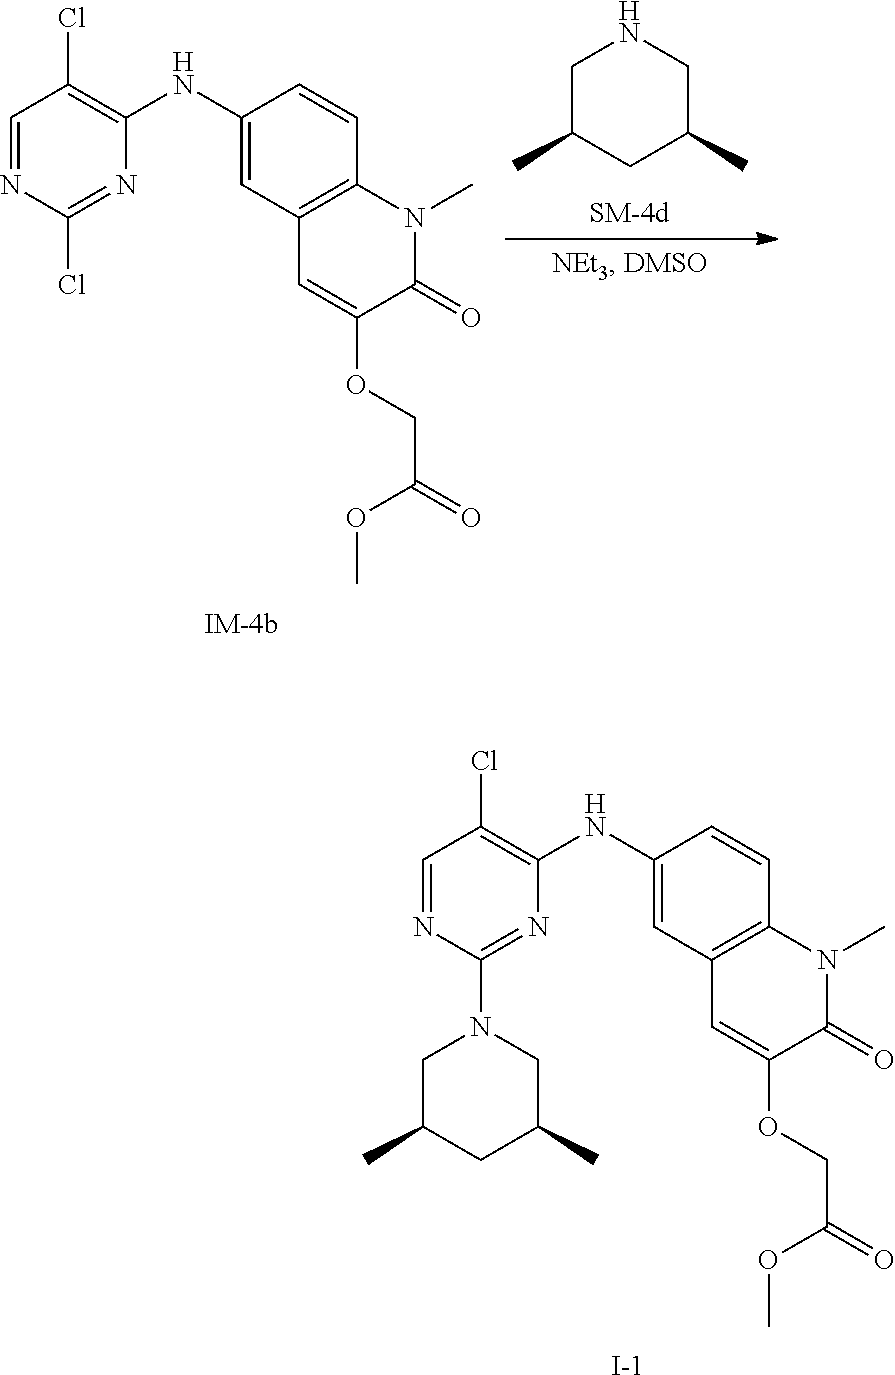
C1(NC2=C(Cl)C=NC(N3CC(C)CC(C)C3)=N2)=CC2=C(C=C1)N(C)C(=O)C(OCC(=O)OC)=C2.[I-].C1(NC2=C(Cl)C=NC(Cl)=N2)=CC2=C(C=C1)N(C)C(=O)C(OCC(=O)OC)=C2.C1C(C)CC(C)CN1
